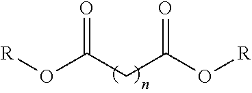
O=C(CC(O[R])=O)O[R]
